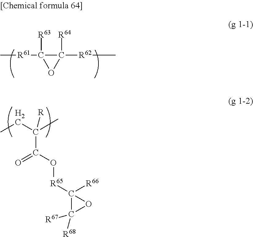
C[R61]C1([R63])C([R62]C)([R64])O1.CCC(C)([R])C(=O)O[R65]C1([R66])C([R68])([R67])O1
